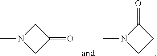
N1(C)CCC1=O.N1(C)CC(=O)C1
